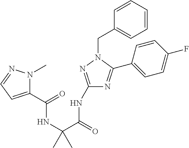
C1(NC(=O)C(NC(=O)C2=CC=NN2C)(C)C)=NN(CC2=CC=CC=C2)C(C2=CC=C(F)C=C2)=N1
